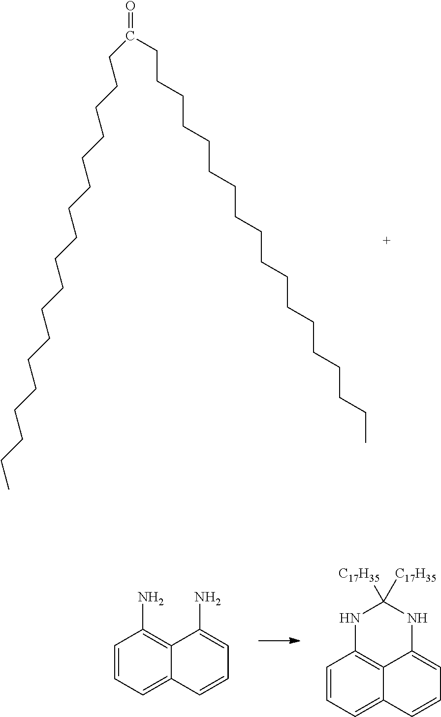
C(CCCCCCCCCCCCCCCCCC)(CCCCCCCCCCCCCCCCCC)=O.C1=CC=C2C(=C1N)C(N)=CC=C2.C1=CC=C2C3=C1NC([C17H35])([C17H35])NC3=CC=C2
